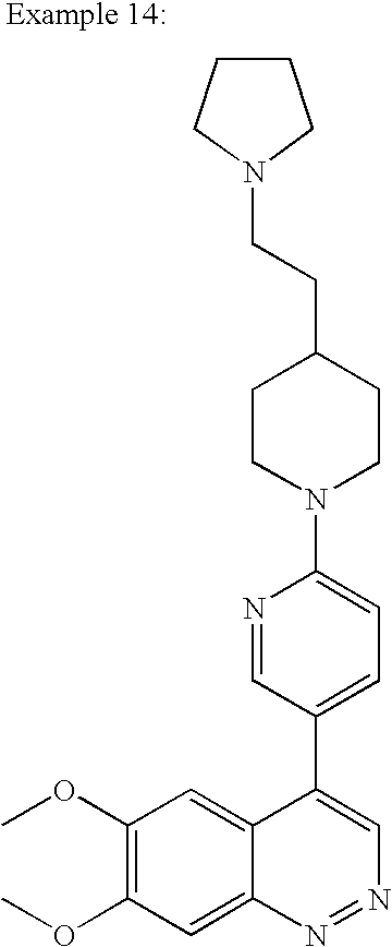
N1=CC(C2=CN=NC3=CC(OC)=C(OC)C=C23)=CC=C1N1CCC(CCN2CCCC2)CC1
